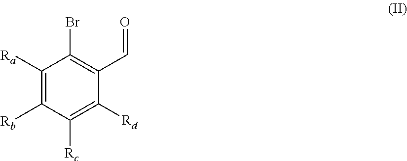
C1([Ra])=C([Rb])C([Rc])=C([Rd])C(C=O)=C1Br
